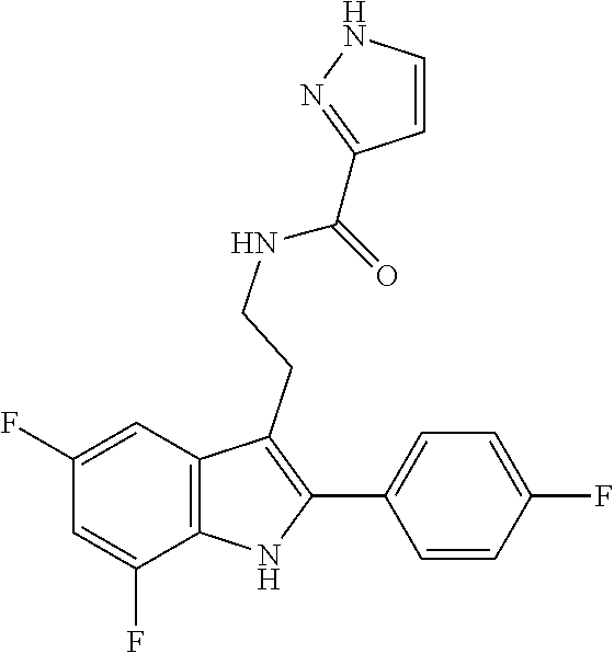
C1=CC(C(NCCC2=C(C3=CC=C(F)C=C3)NC3=C2C=C(F)C=C3F)=O)=NN1
